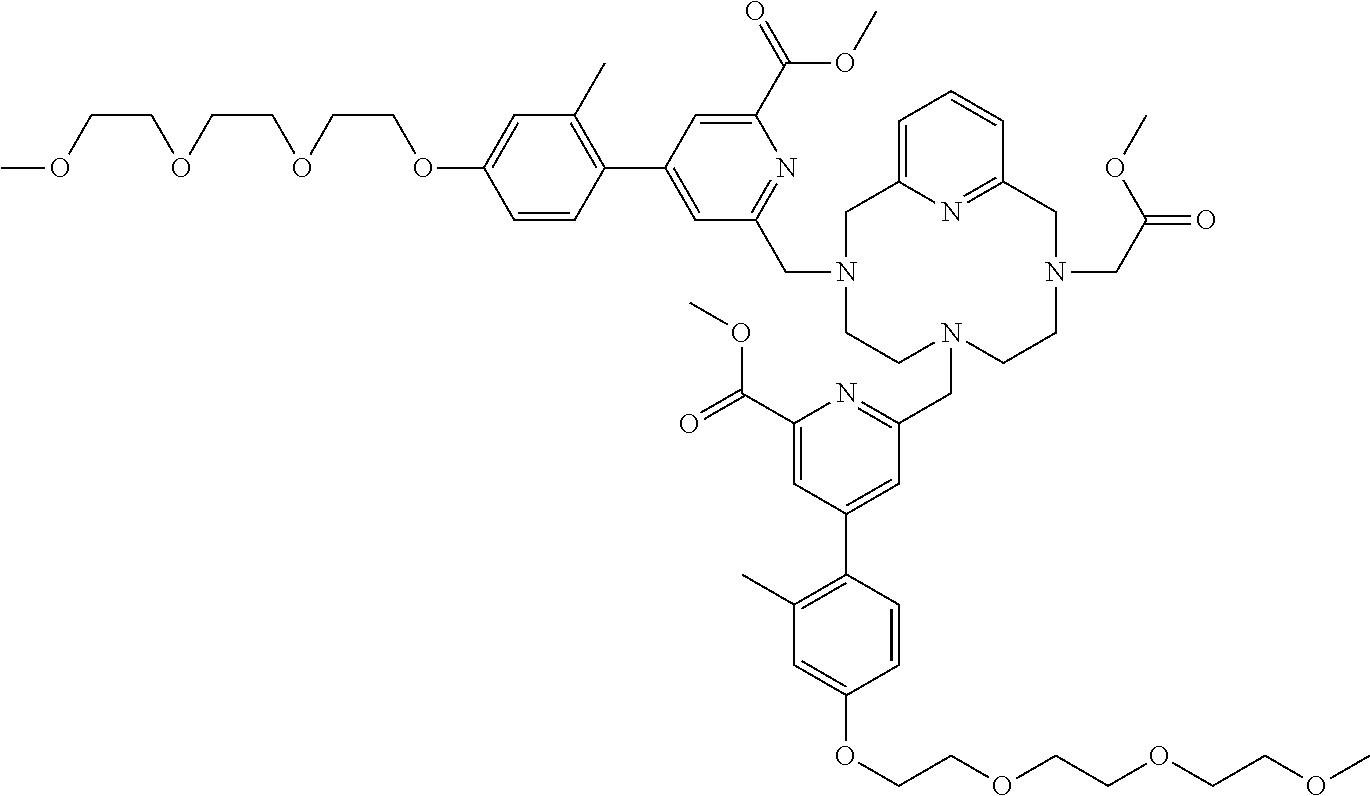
O(CCOC1=CC(C)=C(C2=CC(CN3CCN(CC4=NC(C(=O)OC)=CC(C5=C(C)C=C(OCCOCCOCCOC)C=C5)=C4)CCN(CC(=O)OC)CC4=NC(=CC=C4)C3)=NC(C(=O)OC)=C2)C=C1)CCOCCOC
